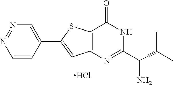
C1(C2=CC3=C(S2)C(=O)NC(C(C(C)C)N)=N3)=CN=NC=C1.Cl
